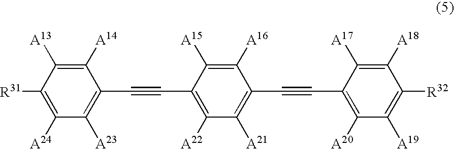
C1([R31])=C([A24])C([A23])=C(C#CC2=C([A22])C([A21])=C(C#CC3=C([A20])C([A19])=C([R32])C([A18])=C3[A17])C([A16])=C2[A15])C([A14])=C1[A13]
